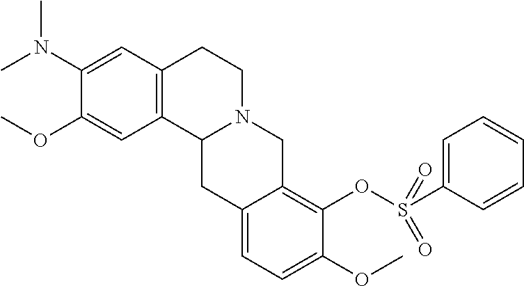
C1(N(C)C)=CC2=C(C=C1OC)C1N(CC2)CC2=C(OS(C3=CC=CC=C3)(=O)=O)C(OC)=CC=C2C1
